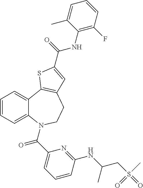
C1=CC=C2C(=C1)C1=C(CCN2C(C2=CC=CC(NC(CS(=O)(C)=O)C)=N2)=O)C=C(C(=O)NC2=C(F)C=CC=C2C)S1
